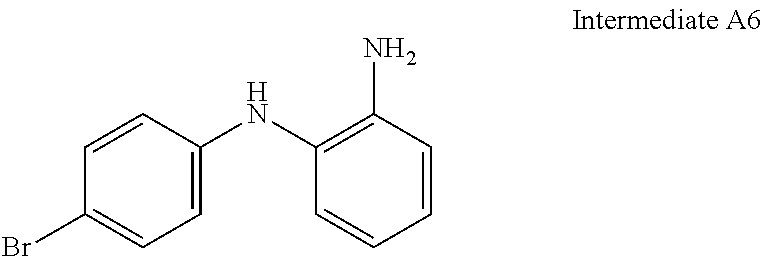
C1=CC(NC2=C(N)C=CC=C2)=CC=C1Br
